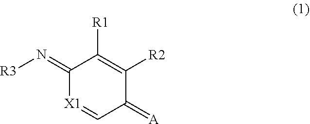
C1(=N[R3])[X1]=CC(=[A])C([R2])=C1[R1]
